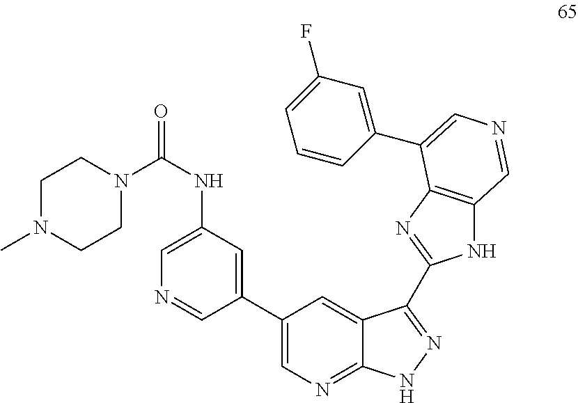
N1(C(NC2=CN=CC(C3=CN=C4C(=C3)C(C3=NC5=C(N3)C=NC=C5C3=CC(F)=CC=C3)=NN4)=C2)=O)CCN(C)CC1
